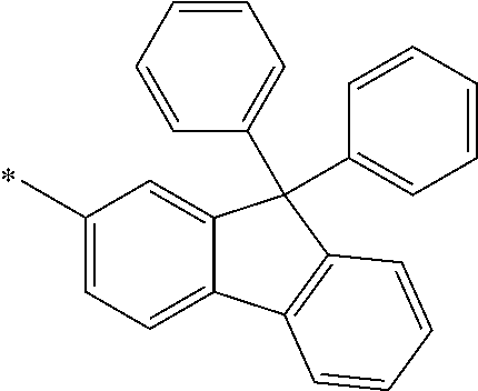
C12=CC(C)=CC=C1C1=C(C2(C2=CC=CC=C2)C2=CC=CC=C2)C=CC=C1
